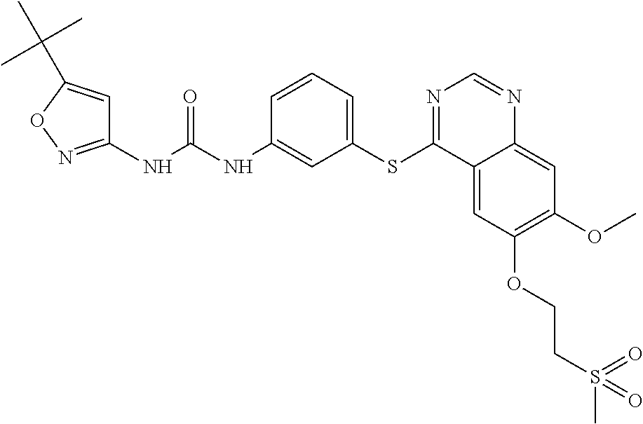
C1(NC(NC2=CC(SC3=NC=NC4=CC(OC)=C(OCCS(C)(=O)=O)C=C34)=CC=C2)=O)=NOC(C(C)(C)C)=C1
